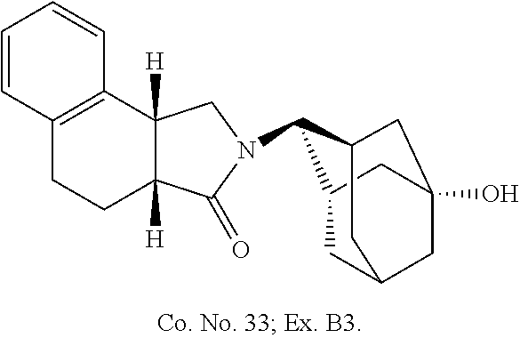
C12=C(C3([H])C([H])(CC1)C(=O)N(C1C4CC5CC(O)(CC1C5)C4)C3)C=CC=C2
